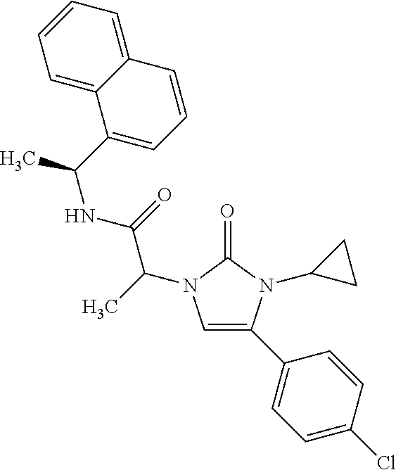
C1=C(C2=CC=C(Cl)C=C2)N(C2CC2)C(=O)N1C(C(=O)NC(C)C1=CC=CC2=CC=CC=C12)C
